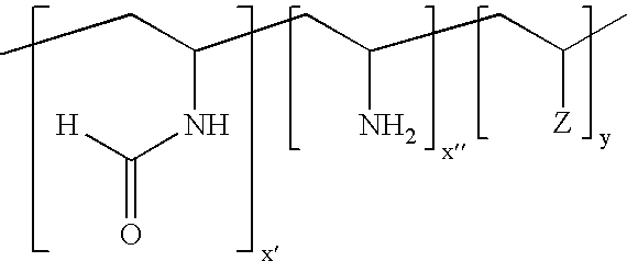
C(C(CC(N)CC(C)[Z])NC([H])=O)C
